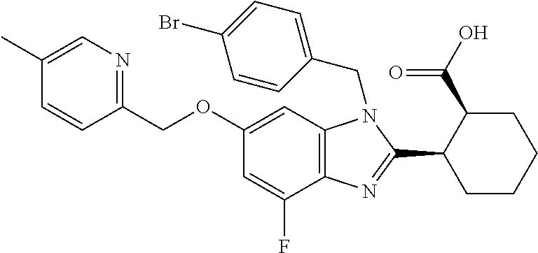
C1(C)=CN=C(COC2=CC3=C(C(F)=C2)N=C(C2C(C(=O)O)CCCC2)N3CC2=CC=C(Br)C=C2)C=C1
